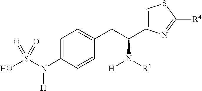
C1=C(N(S(O)(=O)=O)[H])C=CC(CC(C2=CSC([R4])=N2)N([R1])[H])=C1
